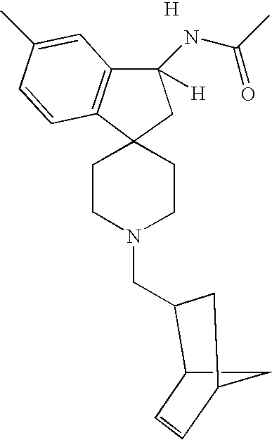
C12(CCN(CC3C4C=CC(C4)C3)CC1)C1=C(C(NC(C)=O)([H])C2)C=C(C)C=C1.[H]
